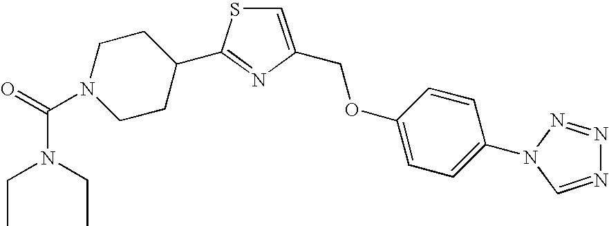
C1=C(COC2=CC=C(N3N=NN=C3)C=C2)N=C(C2CCN(C(=O)N(CC)CC)CC2)S1
